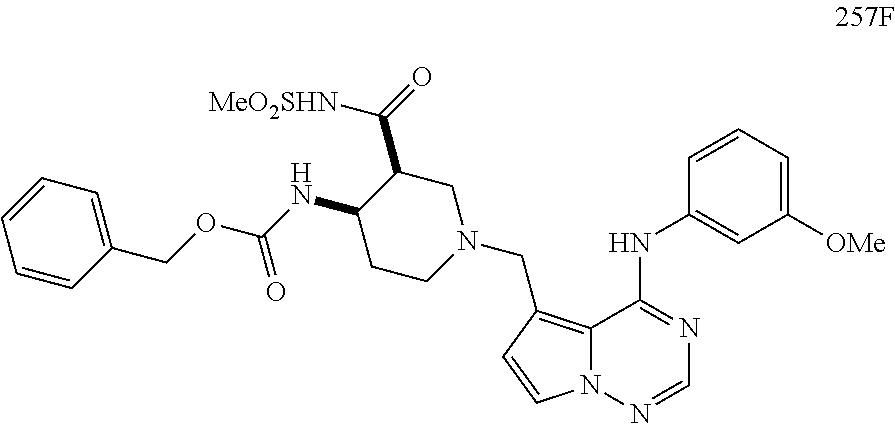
C1([OMe])=CC=CC(NC2=NC=NN3C2=C(CN2CC(C(=O)[MeO2SHN])C(NC(OCC4=CC=CC=C4)=O)CC2)C=C3)=C1
